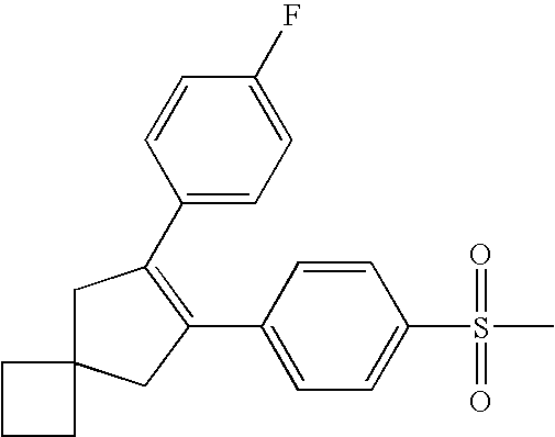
C1C2(CC(C3=CC=C(S(C)(=O)=O)C=C3)=C1C1=CC=C(F)C=C1)CCC2
